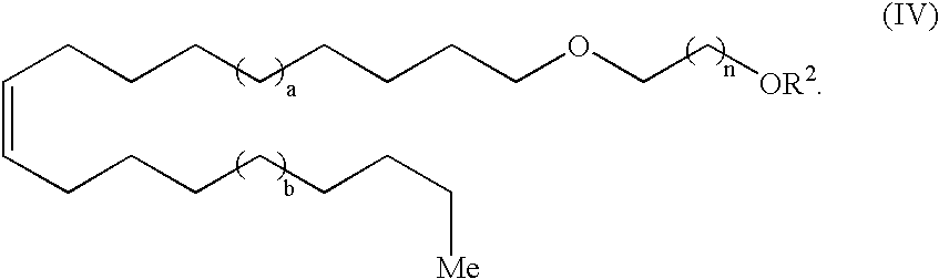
C(=CCCCCCCC[Me])CCCCCCCCOCC[OR2]
